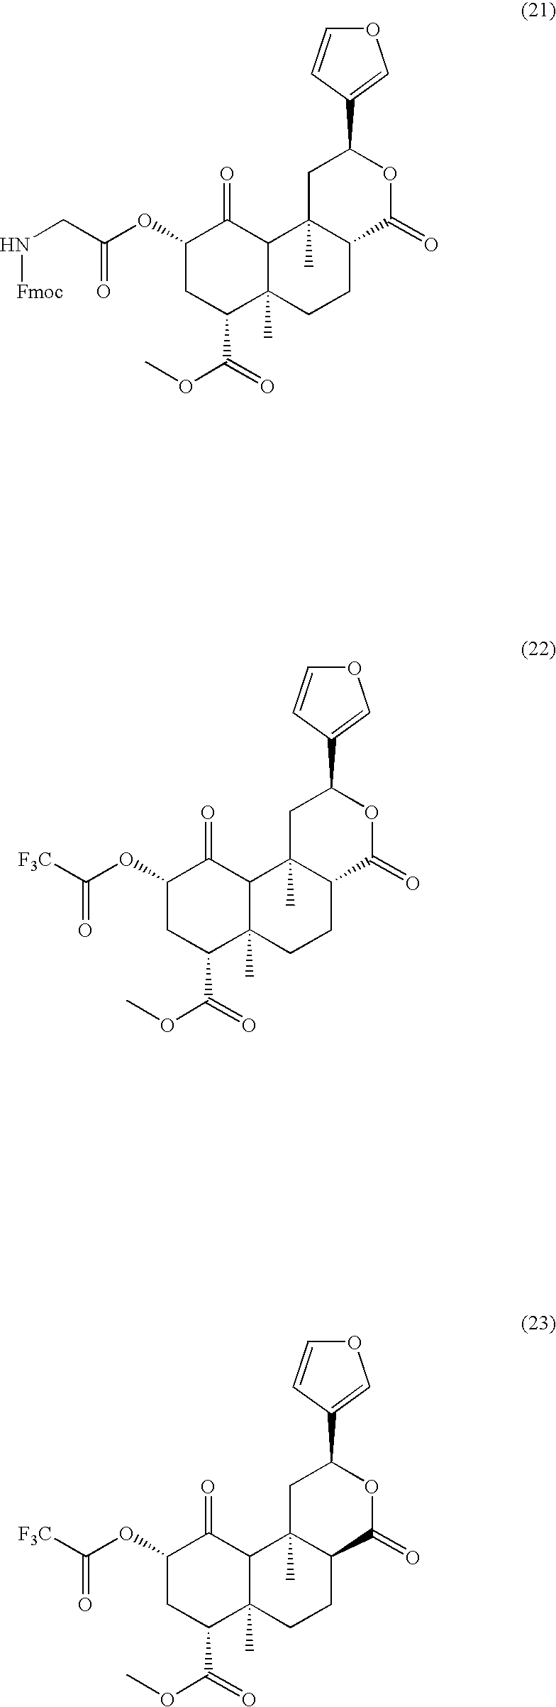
C1(OC(CN[Fmoc])=O)CC(C(=O)OC)C2(C)C(C1=O)C1(C)C(CC2)C(=O)OC(C2=COC=C2)C1.C1(OC([F3C])=O)CC(C(=O)OC)C2(C)C(C1=O)C1(C)C(CC2)C(=O)OC(C2=COC=C2)C1.C1(OC([F3C])=O)CC(C(=O)OC)C2(C)C(C1=O)C1(C)C(CC2)C(=O)OC(C2=COC=C2)C1
